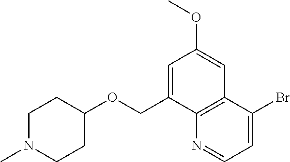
C1(COC2CCN(C)CC2)=CC(OC)=CC2=C1N=CC=C2Br
